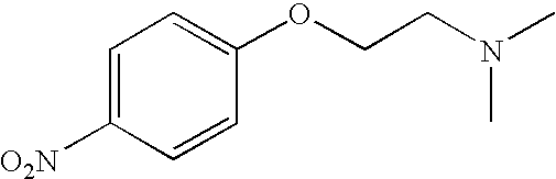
C1=C([O2N])C=CC(OCCN(C)C)=C1
